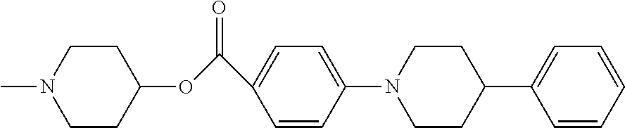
C1=CC(N2CCC(C3=CC=CC=C3)CC2)=CC=C1C(OC1CCN(C)CC1)=O
